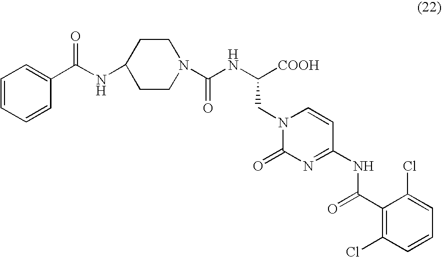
N1(C(NC([COOH])CN2C(=O)N=C(NC(C3=C(Cl)C=CC=C3Cl)=O)C=C2)=O)CCC(NC(C2=CC=CC=C2)=O)CC1
